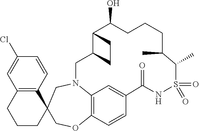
C12(COC3=C4N(C1)CC1C(C(O)CCCC(C)C(C)S(=O)(=O)NC(=O)C(=C4)C=C3)CC1)C1=C(CCC2)C=C(Cl)C=C1
